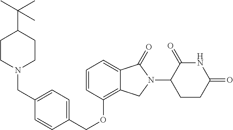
C(OC1=C2C(=CC=C1)C(=O)N(C1C(=O)NC(=O)CC1)C2)C1=CC=C(CN2CCC(C(C)(C)C)CC2)C=C1
